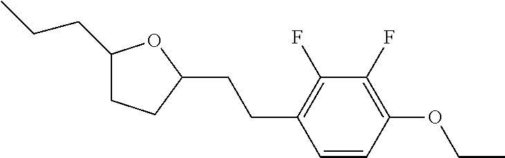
C1(CCC)CCC(CCC2=C(F)C(F)=C(OCC)C=C2)O1
